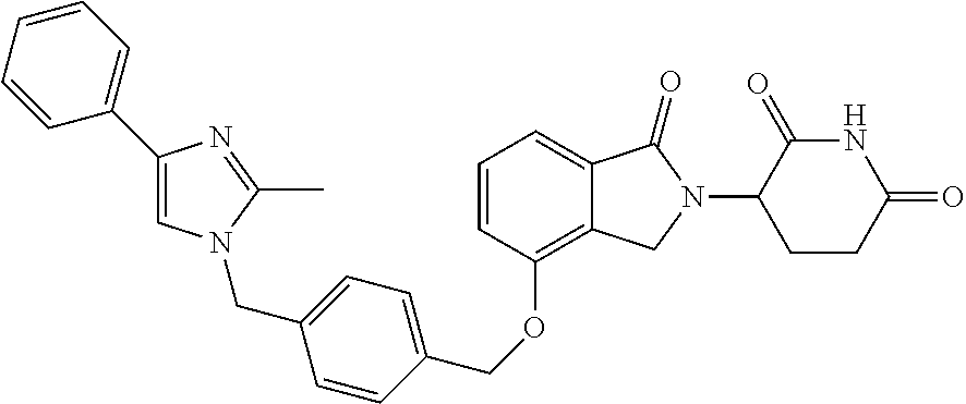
C1=CC(OCC2=CC=C(CN3C=C(C4=CC=CC=C4)N=C3C)C=C2)=C2C(=C1)C(=O)N(C1CCC(=O)NC1=O)C2
